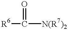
[R6]C(=O)[N(R7)2]
